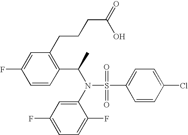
C1=CC(Cl)=CC=C1S(N(C(C1=C(CCCC(=O)O)C=C(F)C=C1)C)C1=CC(F)=CC=C1F)(=O)=O
